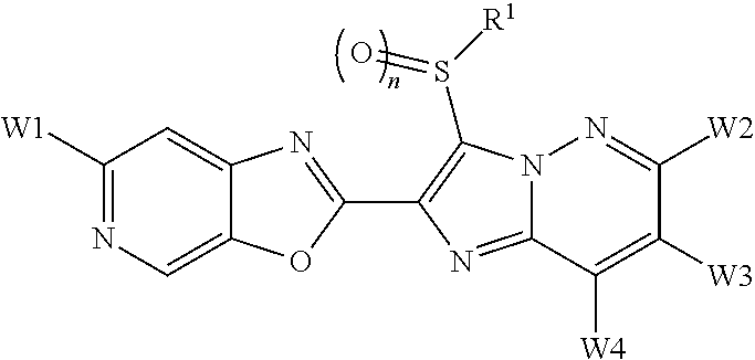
C1([W1])=NC=C2C(=C1)N=C(C1=C(S([R1])=O)N3C(=N1)C([W4])=C([W3])C([W2])=N3)O2
